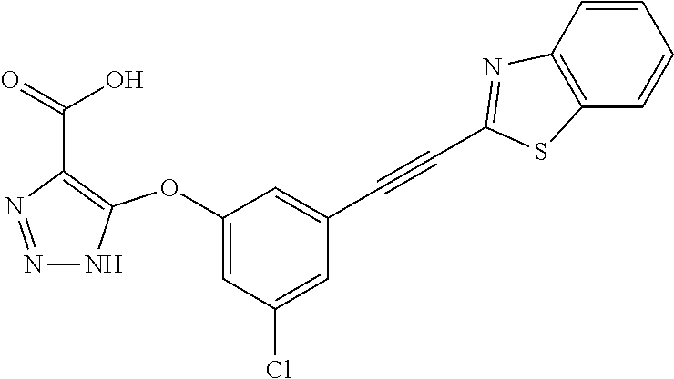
C1(OC2=C(C(=O)O)N=NN2)=CC(Cl)=CC(C#CC2=NC3=C(S2)C=CC=C3)=C1
